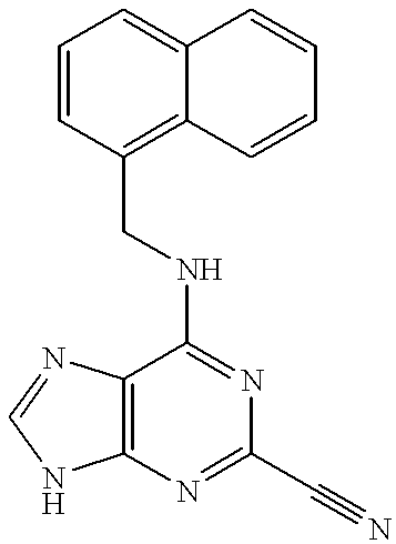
C1=CC(CNC2=NC(C#N)=NC3=C2N=CN3)=C2C(=C1)C=CC=C2
